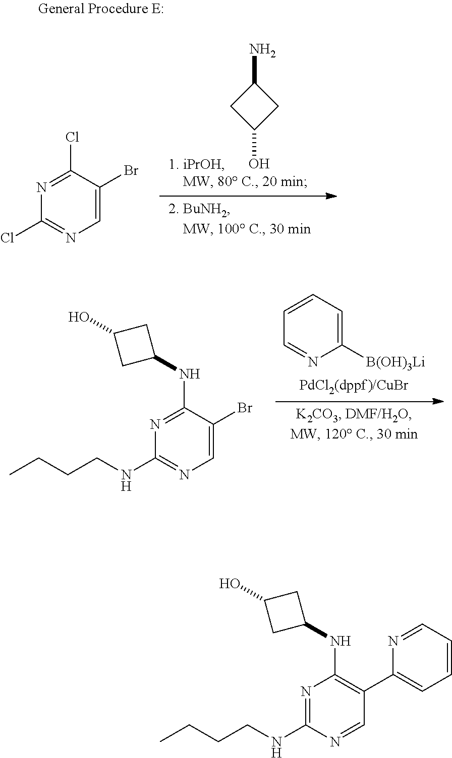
C1(Cl)=NC(Cl)=NC=C1Br.C1(N)CC(O)C1.C1(NC2CC(O)C2)=NC(NCCCC)=NC=C1Br.C1=CC=NC([B(OH)3Li])=C1.C1(NC2CC(O)C2)=C(C2=CC=CC=N2)C=NC(NCCCC)=N1
